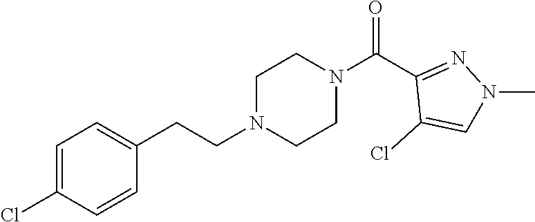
C1=C(Cl)C=CC(CCN2CCN(C(C3=NN(C)C=C3Cl)=O)CC2)=C1
